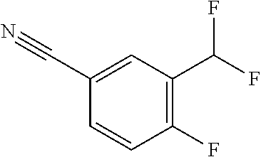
C1=CC(F)=C(C(F)F)C=C1C#N
